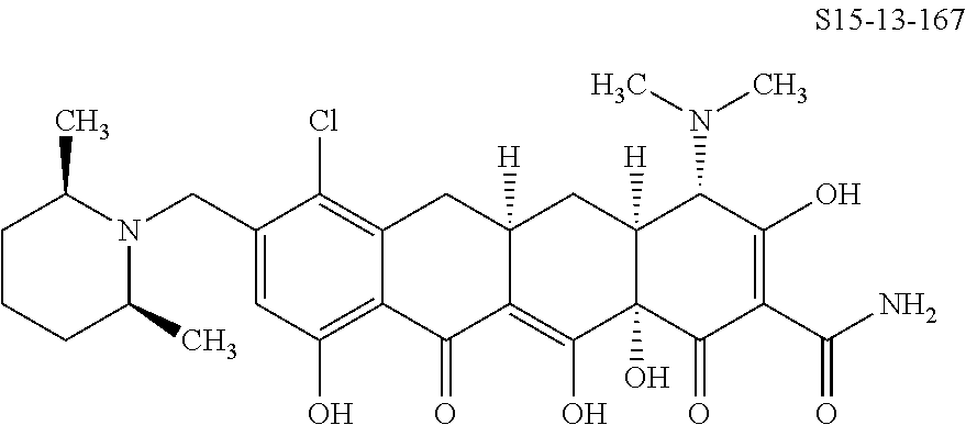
C1(CN2C(C)CCCC2C)=CC(O)=C2C(=C1Cl)CC1([H])C(=C(O)C3(O)C([H])(C1)C(N(C)C)C(O)=C(C(N)=O)C3=O)C2=O
